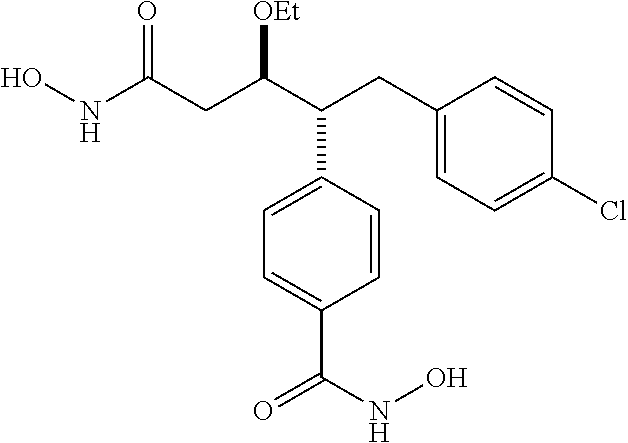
C1=CC(C(C(CC(NO)=O)[OEt])CC2=CC=C(Cl)C=C2)=CC=C1C(NO)=O
